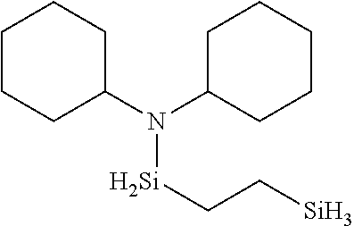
N([Si]CC[Si])(C1CCCCC1)C1CCCCC1
